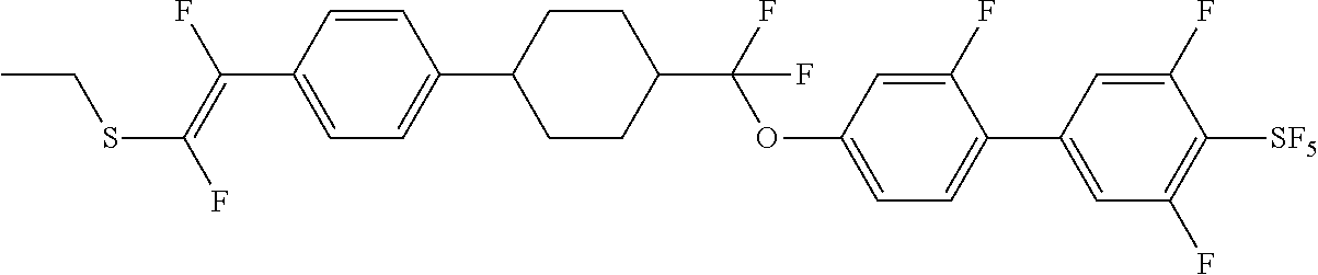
C1=CC(C(=C(F)SCC)F)=CC=C1C1CCC(C(OC2=CC=C(C3=CC(F)=C([SF5])C(F)=C3)C(F)=C2)(F)F)CC1
